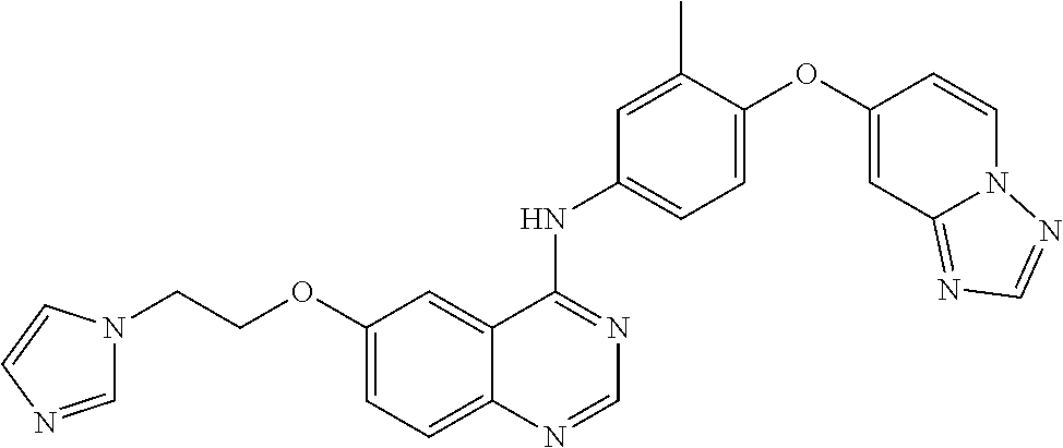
C1=C(OC2=CC3=NC=NN3C=C2)C(C)=CC(NC2=NC=NC3=CC=C(OCCN4C=NC=C4)C=C23)=C1
